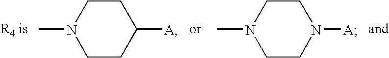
CN1CCC([A])CC1.CN1CCN([A])CC1
